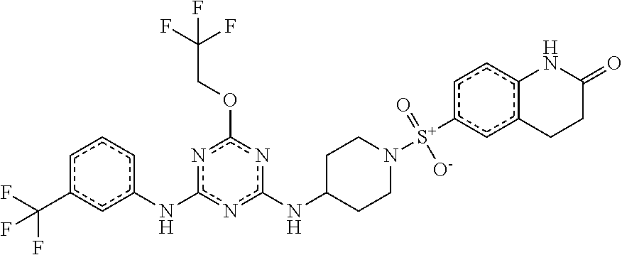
c1c(C(F)(F)F)cc(Nc2nc(NC3CCN([S+](c4cc5c(cc4)NC(=O)CC5)(=O)[O-])CC3)nc(OCC(F)(F)F)n2)cc1
